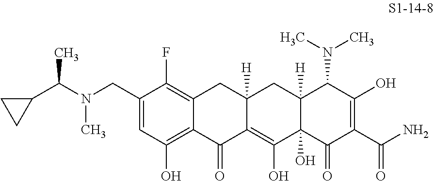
C1(CN(C(C)C2CC2)C)=CC(O)=C2C(=C1F)CC1([H])C(=C(O)C3(O)C([H])(C1)C(N(C)C)C(O)=C(C(N)=O)C3=O)C2=O
